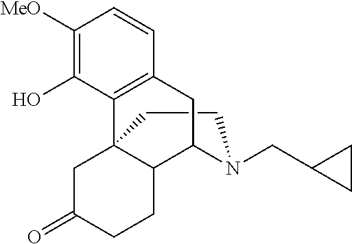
C1CN(CC2CC2)C2C3C1(C1=C(C=CC([MeO])=C1O)C2)CC(=O)CC3
